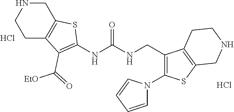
N1CC2=C(CC1)C(C(=O)[EtO])=C(NC(NCC1=C(N3C=CC=C3)SC3=C1CCNC3)=O)S2.Cl.Cl
